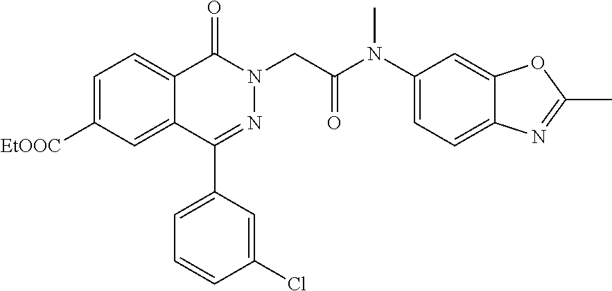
C12=CC=C([EtOOC])C=C1C(C1=CC=CC(Cl)=C1)=NN(CC(=O)N(C1=CC=C3C(=C1)OC(C)=N3)C)C2=O
